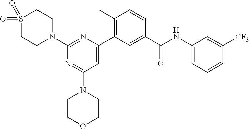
C1=C(C2=C(C)C=CC(C(NC3=CC=CC([CF3])=C3)=O)=C2)N=C(N2CCS(=O)(=O)CC2)N=C1N1CCOCC1
